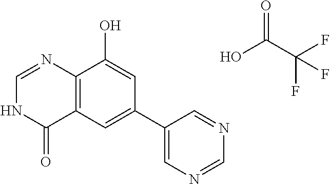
C12=C(C=C(C3=CN=CN=C3)C=C1O)C(=O)NC=N2.O=C(C(F)(F)F)O
